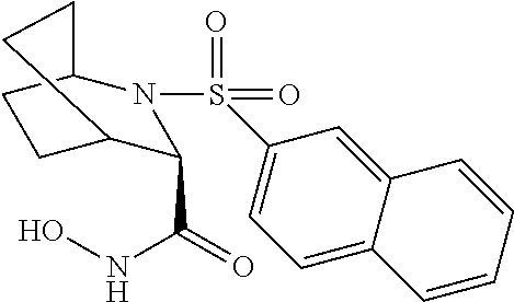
C1(C(=O)NO)C2CCC(N1S(=O)(=O)C1=CC=C3C(=C1)C=CC=C3)CC2
